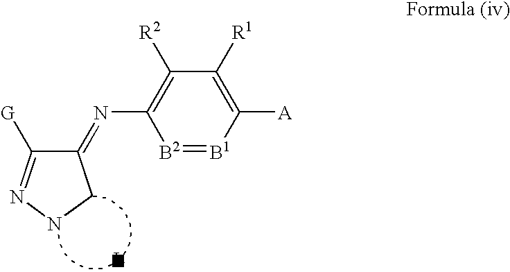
[B2]1=[B1]C([A])=C([R1])C([R2])=C1N=C1C([G])=NNC1
